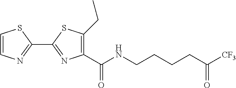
C1=CN=C(C2=NC(C(NCCCCC([CF3])=O)=O)=C(CC)S2)S1
